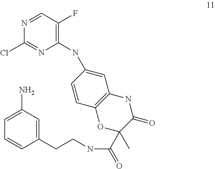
C1(NC2=CC3=C(C=C2)OC(C)(C(NCCC2=CC(N)=CC=C2)=O)C(=O)N3)=C(F)C=NC(Cl)=N1
